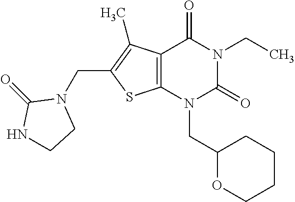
C12=C(N(CC3OCCCC3)C(=O)N(CC)C1=O)SC(CN1C(=O)NCC1)=C2C
